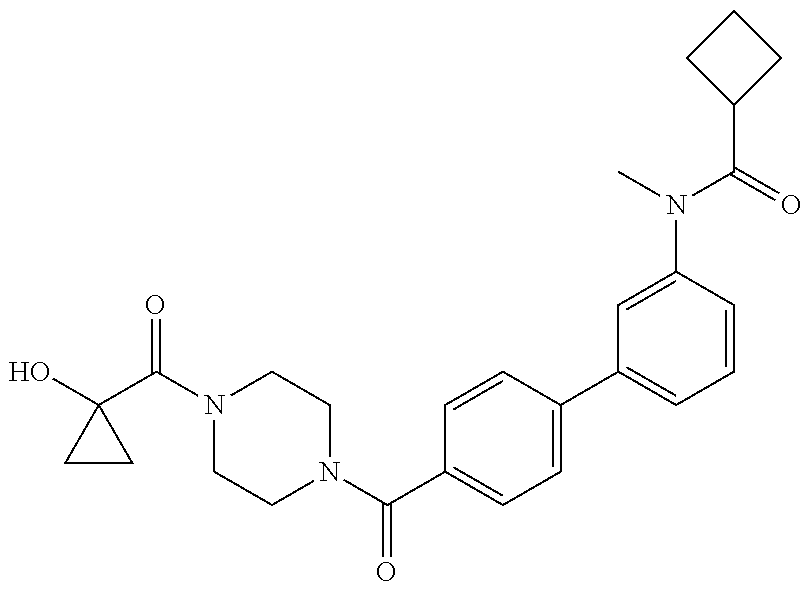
OC1(C(N2CCN(C(C3=CC=C(C4=CC=CC(N(C(=O)C5CCC5)C)=C4)C=C3)=O)CC2)=O)CC1
